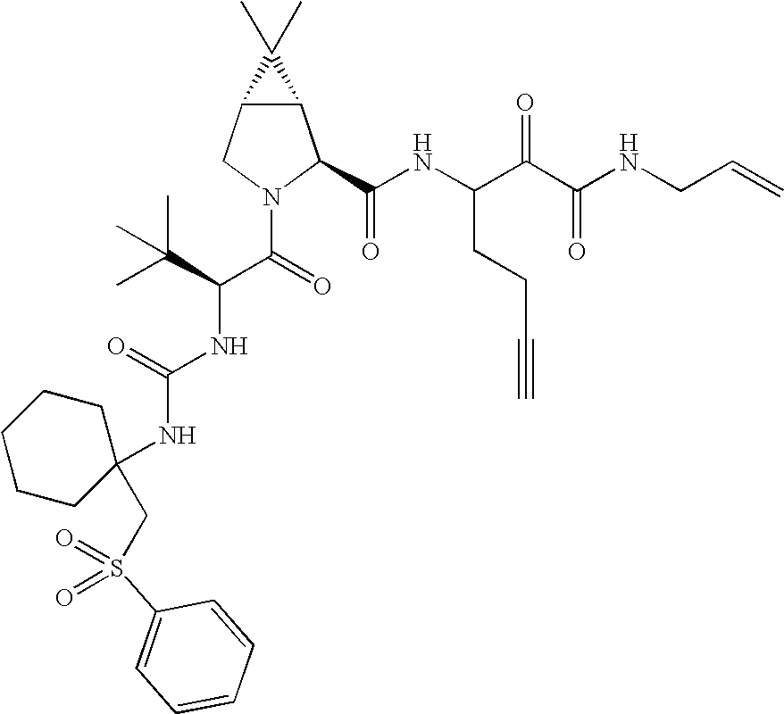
C12C(CN(C(=O)C(C(C)(C)C)NC(NC3(CS(C4=CC=CC=C4)(=O)=O)CCCCC3)=O)C1C(NC(C(C(NCC=C)=O)=O)CCC#C)=O)C2(C)C
